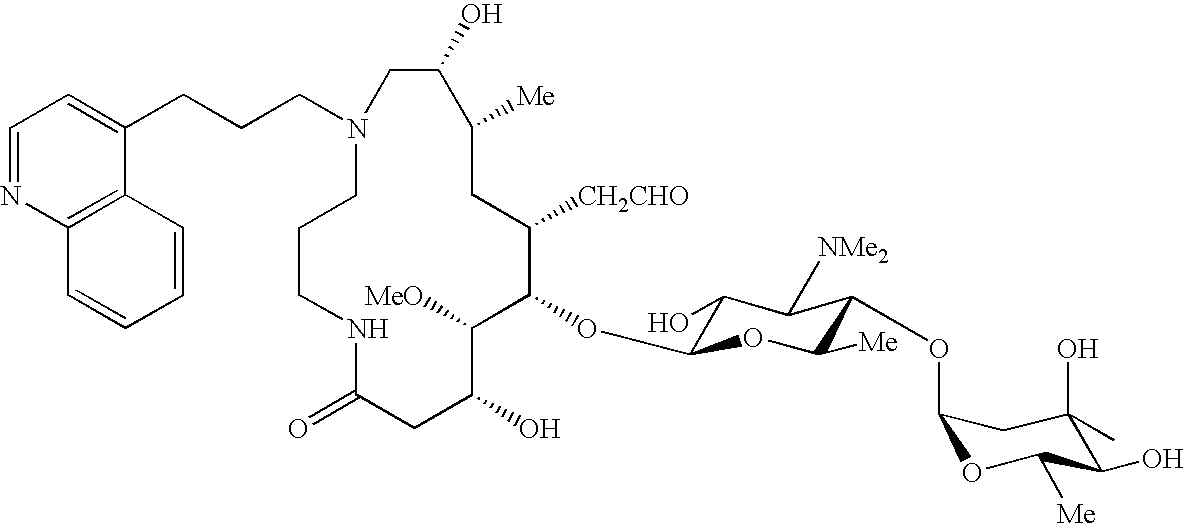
N1(CCCC2=CC=NC3=C2C=CC=C3)CCCNC(=O)CC(O)C([MeO])C(OC2C(O)C([NMe2])C(OC3OC([Me])C(O)C(O)(C)C3)C([Me])O2)C([CH2CHO])CC([Me])C(O)C1
